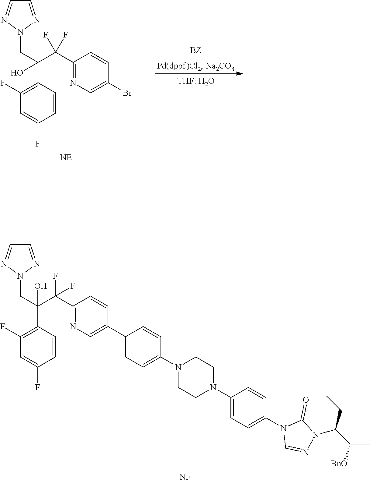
C1=NN(CC(C2=C(F)C=C(F)C=C2)(C(C2=NC=C(Br)C=C2)(F)F)O)N=C1.C1=NN(CC(C2=C(F)C=C(F)C=C2)(C(C2=NC=C(C3=CC=C(N4CCN(C5=CC=C(N6C=NN(C(CC)C([BnO])C)C6=O)C=C5)CC4)C=C3)C=C2)(F)F)O)N=C1.[NF]
